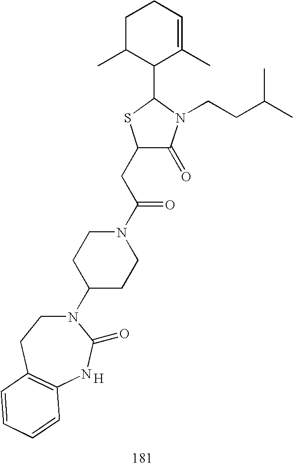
C1(CC(N2CCC(N3CCC4=C(NC3=O)C=CC=C4)CC2)=O)C(=O)N(CCC(C)C)C(C2C(C)=CCCC2C)S1.[H]
